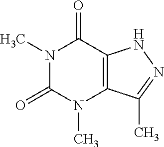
N1(C)C(=O)N(C)C2=C(C1=O)NN=C2C
